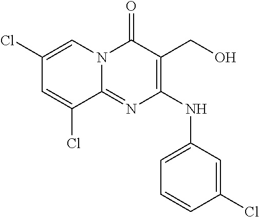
C1(Cl)=CN2C(=NC(NC3=CC=CC(Cl)=C3)=C(CO)C2=O)C(Cl)=C1
